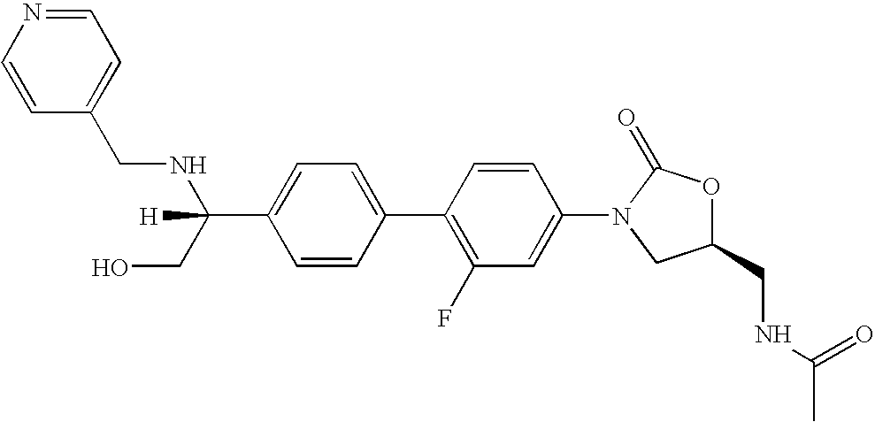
C1=C(C(CO)(NCC2=CC=NC=C2)[H])C=CC(C2=C(F)C=C(N3CC(CNC(C)=O)OC3=O)C=C2)=C1
